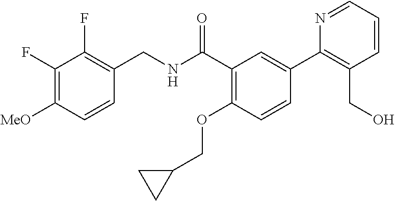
C1=CC([MeO])=C(F)C(F)=C1CNC(C1=C(OCC2CC2)C=CC(C2=C(CO)C=CC=N2)=C1)=O
